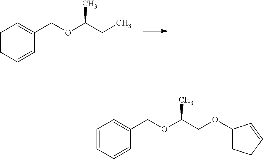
C1=CC=CC(COC(CC)C)=C1.C1=CC=CC(COC(COC2CCC=C2)C)=C1
